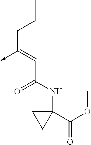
C(C(NC1(C(=O)OC)CC1)=O)=C(CCC)->C
